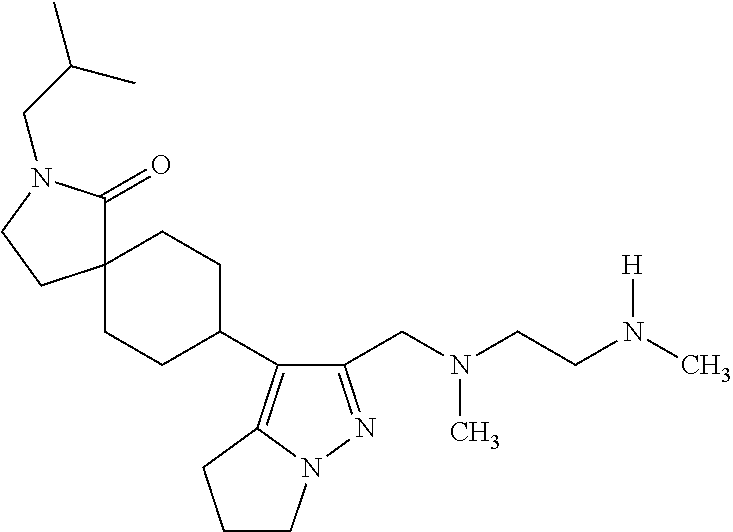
C1(CN(CCN(C)[H])C)=NN2C(=C1C1CCC3(CC1)C(=O)N(CC(C)C)CC3)CCC2
